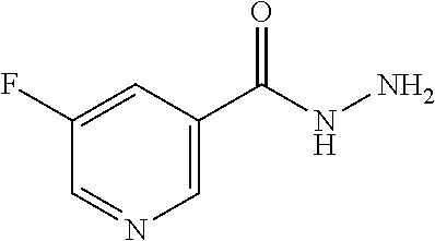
C1(F)=CC(C(NN)=O)=CN=C1
